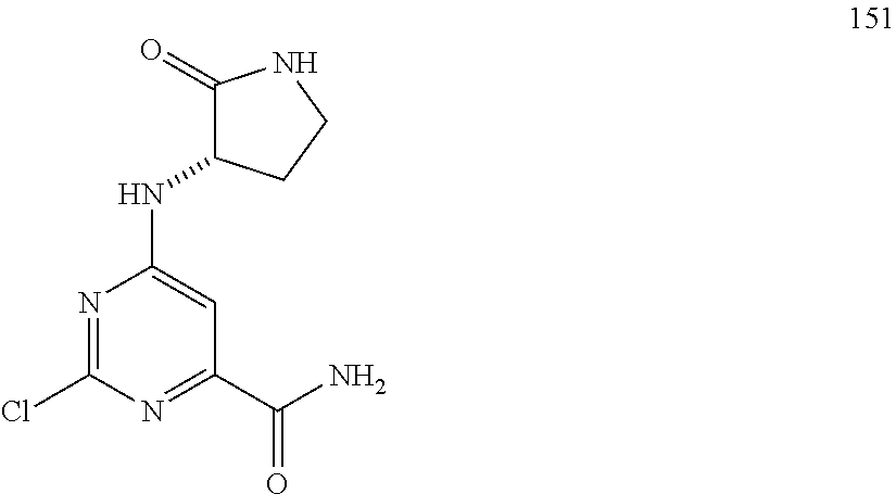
N1=C(Cl)N=C(C(N)=O)C=C1NC1C(=O)NCC1
